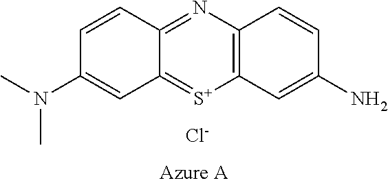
C12=C(N=C3C(=[S+]1)C=C(N(C)C)C=C3)C=CC(N)=C2.[Cl-]
